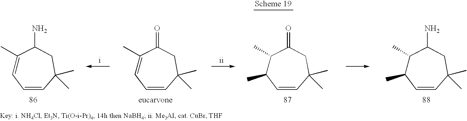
C1(C)=CC=CC(C)(C)CC1N.C1(C)=CC=CC(C)(C)CC1=O.C1(C)C(C)C=CC(C)(C)CC1=O.C1(C)C(C)C=CC(C)(C)CC1N
